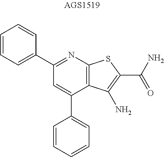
C1(C2=NC3=C(C(C4=CC=CC=C4)=C2)C(N)=C(C(N)=O)S3)=CC=CC=C1
